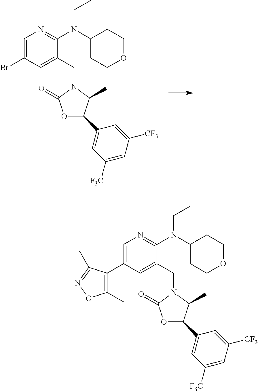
C1=C(Br)C=C(CN2C(=O)OC(C3=CC([F3C])=CC([CF3])=C3)C2C)C(N(C2CCOCC2)CC)=N1.C1=C(C2=C(C)ON=C2C)C=C(CN2C(=O)OC(C3=CC([F3C])=CC([CF3])=C3)C2C)C(N(C2CCOCC2)CC)=N1
